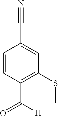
C1=CC(C(=O)[H])=C(SC)C=C1C#N
